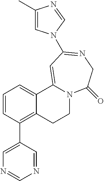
C1=CC(C2=CN=CN=C2)=C2C(=C1)C1=CC(N3C=C(C)N=C3)=NCC(=O)N1CC2
